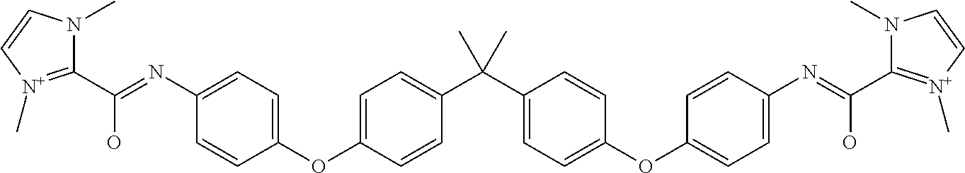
C1(C(=NC2=CC=C(OC3=CC=C(C(C4=CC=C(OC5=CC=C(N=C(C6=[N+](C)C=CN6C)O)C=C5)C=C4)(C)C)C=C3)C=C2)O)=[N+](C)C=CN1C
